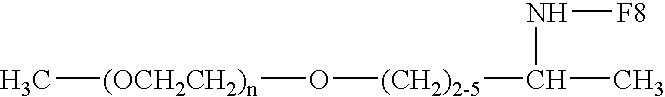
[(CH2)2-5](O[(OCH2CH2)n]C)C(C)N[F8]
